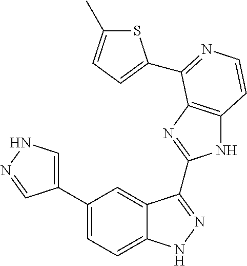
C1(C2=CNN=C2)=CC=C2C(=C1)C(C1=NC3=C(N1)C=CN=C3C1=CC=C(C)S1)=NN2
